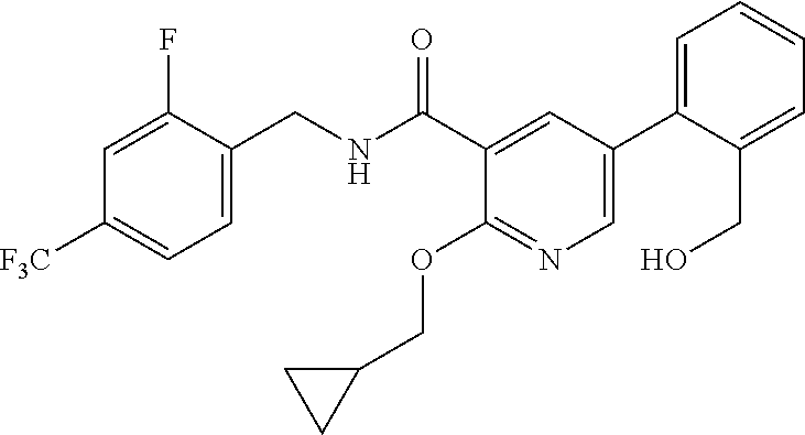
C1=C(CNC(C2=CC(C3=CC=CC=C3CO)=CN=C2OCC2CC2)=O)C(F)=CC([F3C])=C1
